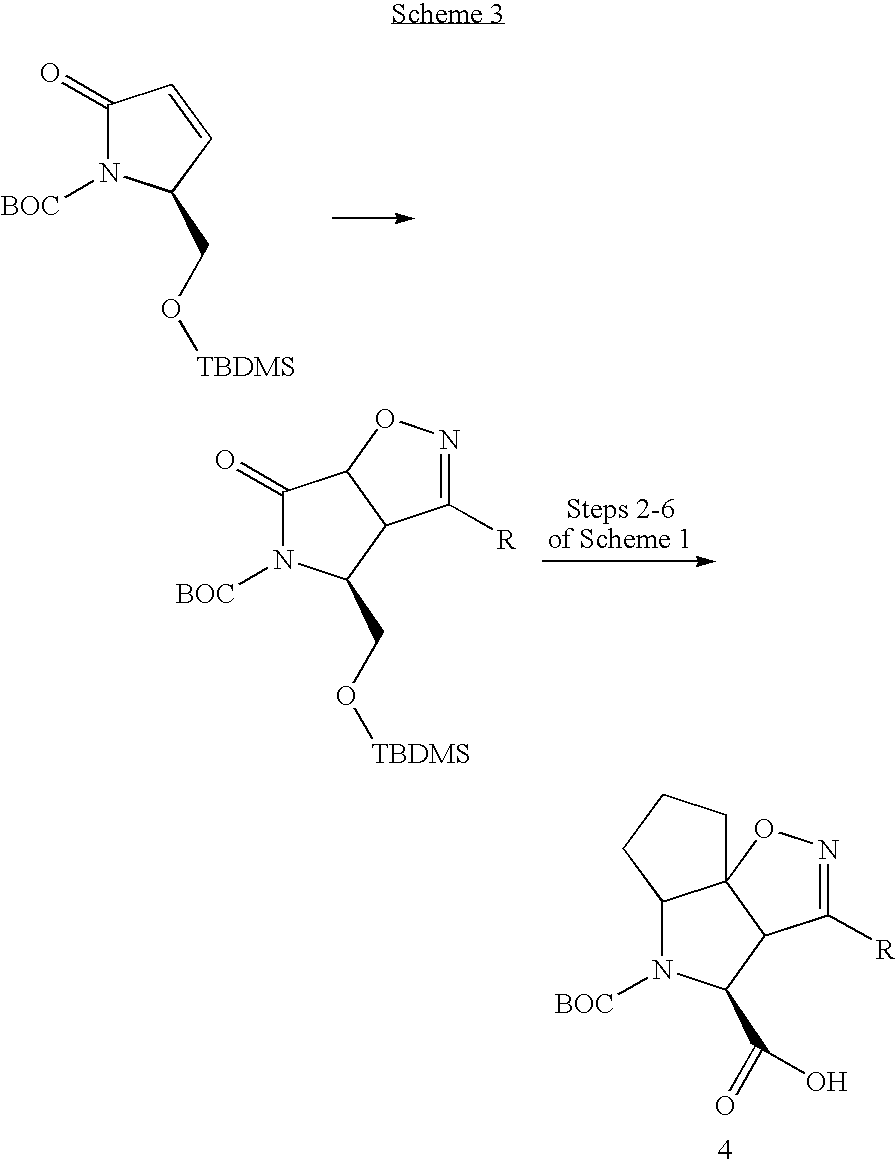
C12N([BOC])C(C(=O)O)C3C1(ON=C3[R])CCC2.C1(=O)N([BOC])C(CO[TBDMS])C=C1.C1(=O)N([BOC])C(CO[TBDMS])C2C1ON=C2[R]
